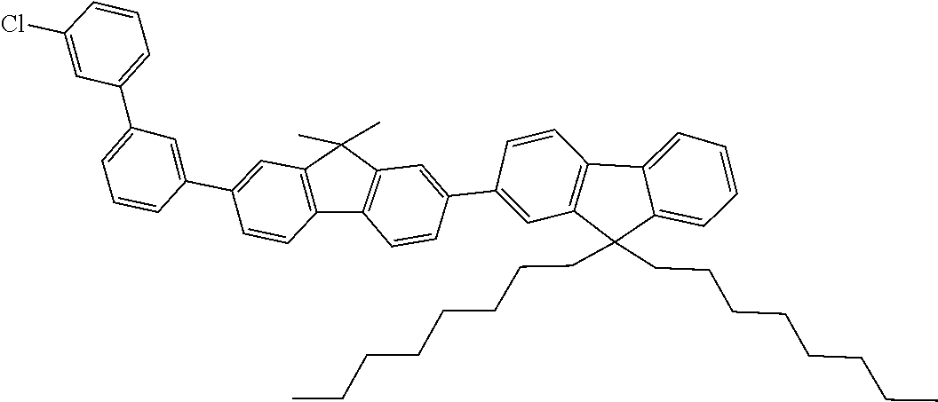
C1=C(C2=CC3=C(C4=C(C3(C)C)C=C(C3=CC5=C(C=C3)C3=CC=CC=C3C5(CCCCCCCC)CCCCCCCC)C=C4)C=C2)C=CC=C1C1=CC=CC(Cl)=C1
